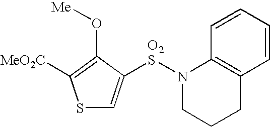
S1C=C([O2S]N2CCCC3=C2C=CC=C3)C(O[Me])=C1[MeO2C]
